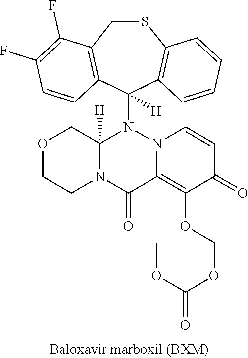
C1SC2=C(C(N3C4([H])N(C(=O)C5=C(OCOC(OC)=O)C(=O)C=CN35)CCOC4)([H])C3=C1C(F)=C(F)C=C3)C=CC=C2
